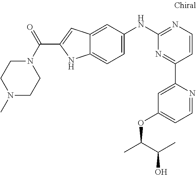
C1=C(NC2=NC=CC(C3=CC(OC(C)C(C)O)=CC=N3)=N2)C=C2C(=C1)NC(C(=O)N1CCN(C)CC1)=C2
